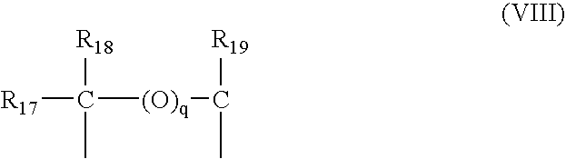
C([R17])([R18])(C)[(O)q]C(C)[R19]
